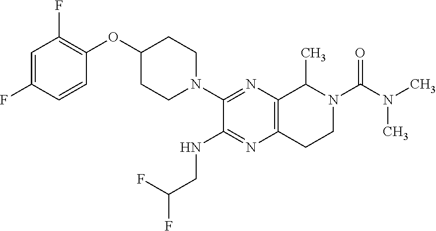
C1=C(F)C=CC(OC2CCN(C3=NC4=C(N=C3NCC(F)F)CCN(C(=O)N(C)C)C4C)CC2)=C1F
